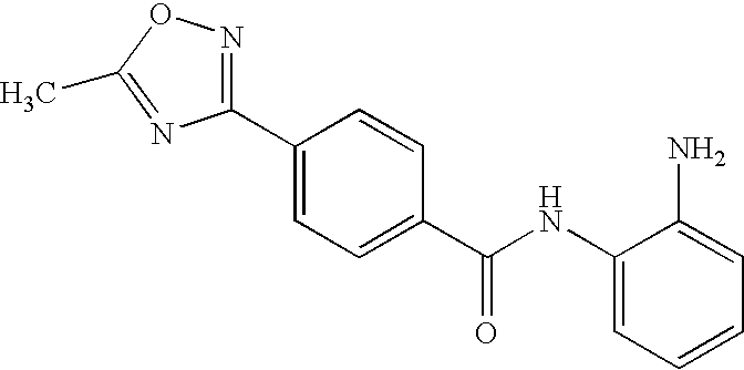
C1(NC(C2=CC=C(C3=NOC(C)=N3)C=C2)=O)=CC=CC=C1N
